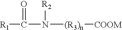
[R1]C(=O)N([R2])[(R3)n][COOM]
